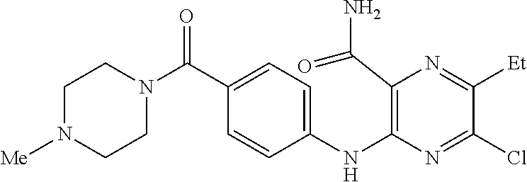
C1(NC2=C(C(N)=O)N=C([Et])C(Cl)=N2)=CC=C(C(=O)N2CCN([Me])CC2)C=C1
